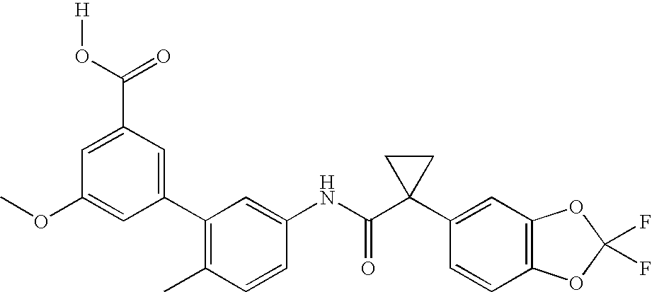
C1(C2=C(C)C=CC(NC(C3(C4=CC5=C(C=C4)OC(F)(F)O5)CC3)=O)=C2)=CC(C(O[H])=O)=CC(OC)=C1
